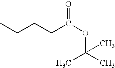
C(CCC(OC(C)(C)C)=O)C
